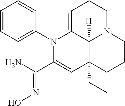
C1=CC=C2C(=C1)C1=C3N2C(C(N)=NO)=CC2(CC)C3([H])N(CC1)CCC2
